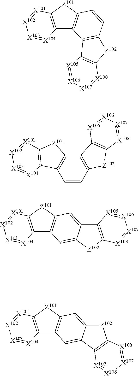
C12=C([Z101]C3=C1C1=C(C=C3)[Z102]C3=C1[X105]=[X106][X107]=[X108]3)[X101]=[X102][X103]=[X104]2.C1=CC2=C(C3=C1C1=C([Z101]3)[X101]=[X102][X103]=[X104]1)C1=C([Z102]2)[X108]=[X107][X106]=[X105]1.C1=C2C(=CC3=C1C1=C([Z101]3)[X101]=[X102][X103]=[X104]1)C1=C([Z102]2)[X108]=[X107][X106]=[X105]1.C1=C2C(=CC3=C1C1=C([Z101]3)[X101]=[X102][X103]=[X104]1)[Z102]C1=C2[X105]=[X106][X107]=[X108]1
